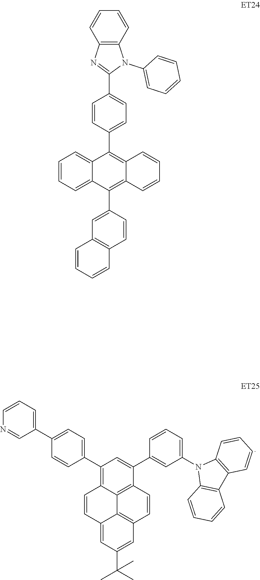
C1(C(C)(C)C)=CC2=C3C(=C1)C=CC1=C(C4=CC=C(C5=CC=CN=C5)C=C4)C=C(C4=CC(N5C6=C(C7=C5C=CC=C7)C=CC=C6)=CC=C4)C(=C31)C=C2.C12=C(C=C(C3=C4C(=C(C5=CC=C(C6=NC7=C(N6C6=CC=CC=C6)C=CC=C7)C=C5)C5=CC=CC=C35)C=CC=C4)C=C1)C=CC=C2
